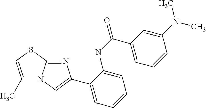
N12C(=NC(C3=CC=CC=C3NC(C3=CC=CC(N(C)C)=C3)=O)=C1)SC=C2C
